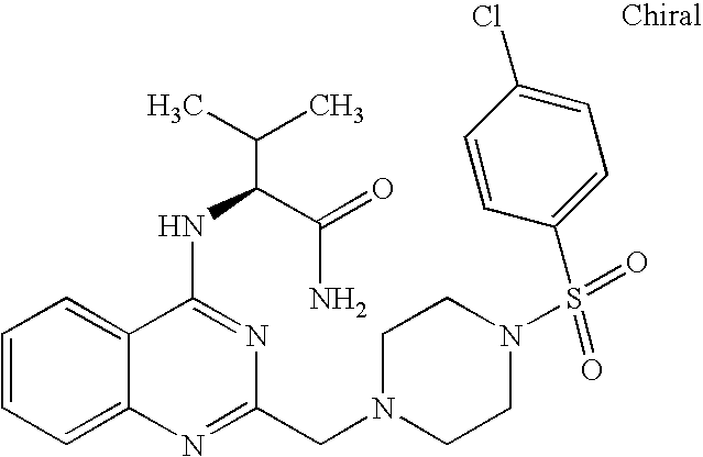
C1=CC=C2C(=C1)C(NC(C(N)=O)C(C)C)=NC(CN1CCN(S(=O)(=O)C3=CC=C(Cl)C=C3)CC1)=N2
